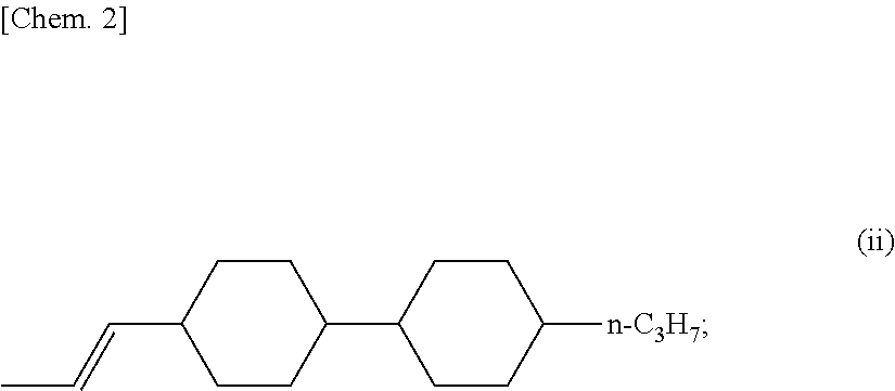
C1CC(C=CC)CCC1C1CCC([n-C3H7])CC1
